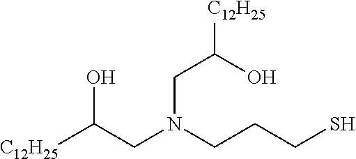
[C12H25]C(CN(CCCS)CC([C12H25])O)O
